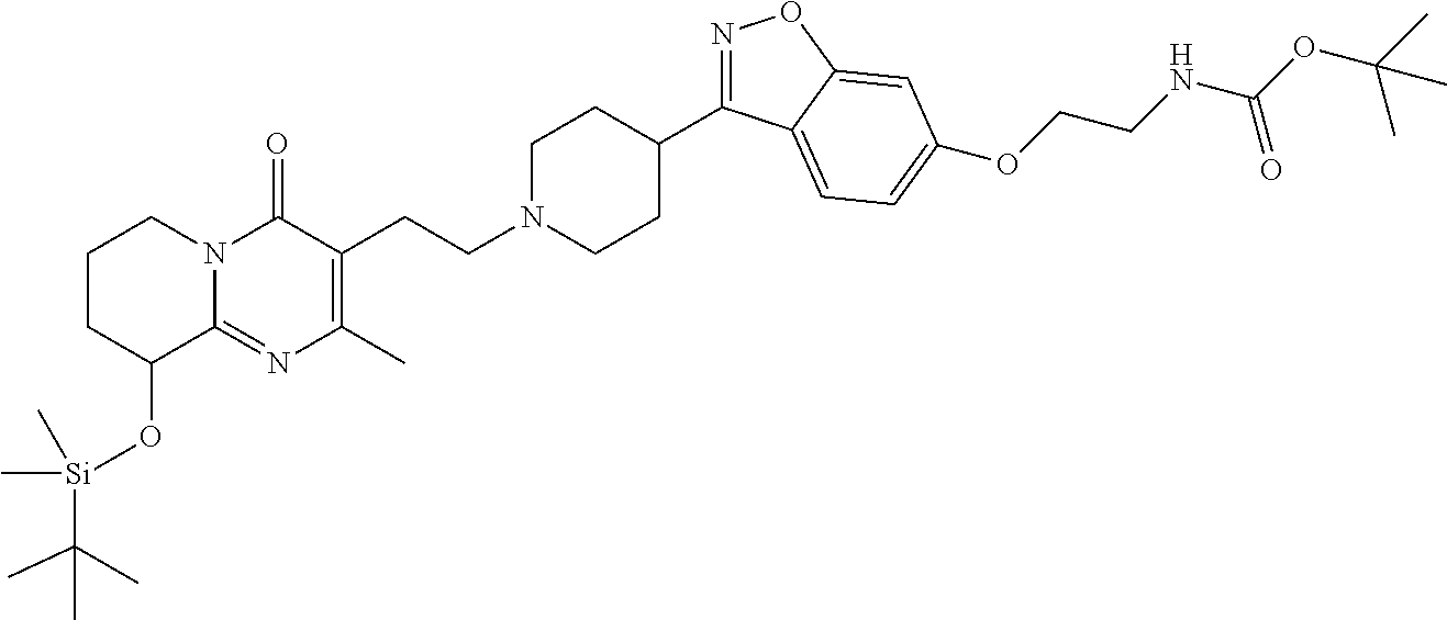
C1CC(O[Si](C)(C(C)(C)C)C)C2=NC(C)=C(CCN3CCC(C4=NOC5=CC(OCCNC(OC(C)(C)C)=O)=CC=C45)CC3)C(=O)N2C1
